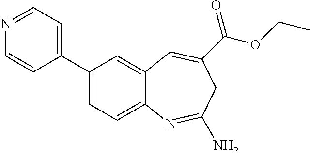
N1=CC=C(C2=CC=C3C(=C2)C=C(C(OCC)=O)CC(N)=N3)C=C1
